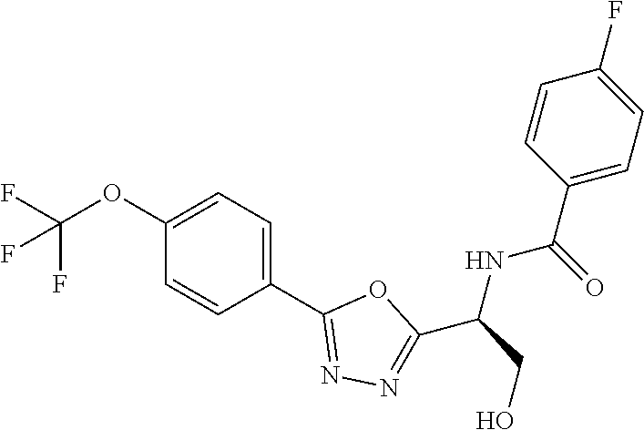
C1(OC(F)(F)F)=CC=C(C2=NN=C(C(CO)NC(C3=CC=C(F)C=C3)=O)O2)C=C1
